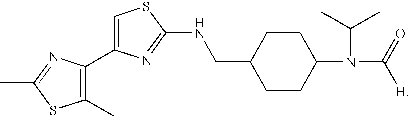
C1(C)=C(C2=CSC(NCC3CCC(N(C(C)C)C(=O)[H])CC3)=N2)N=C(C)S1
